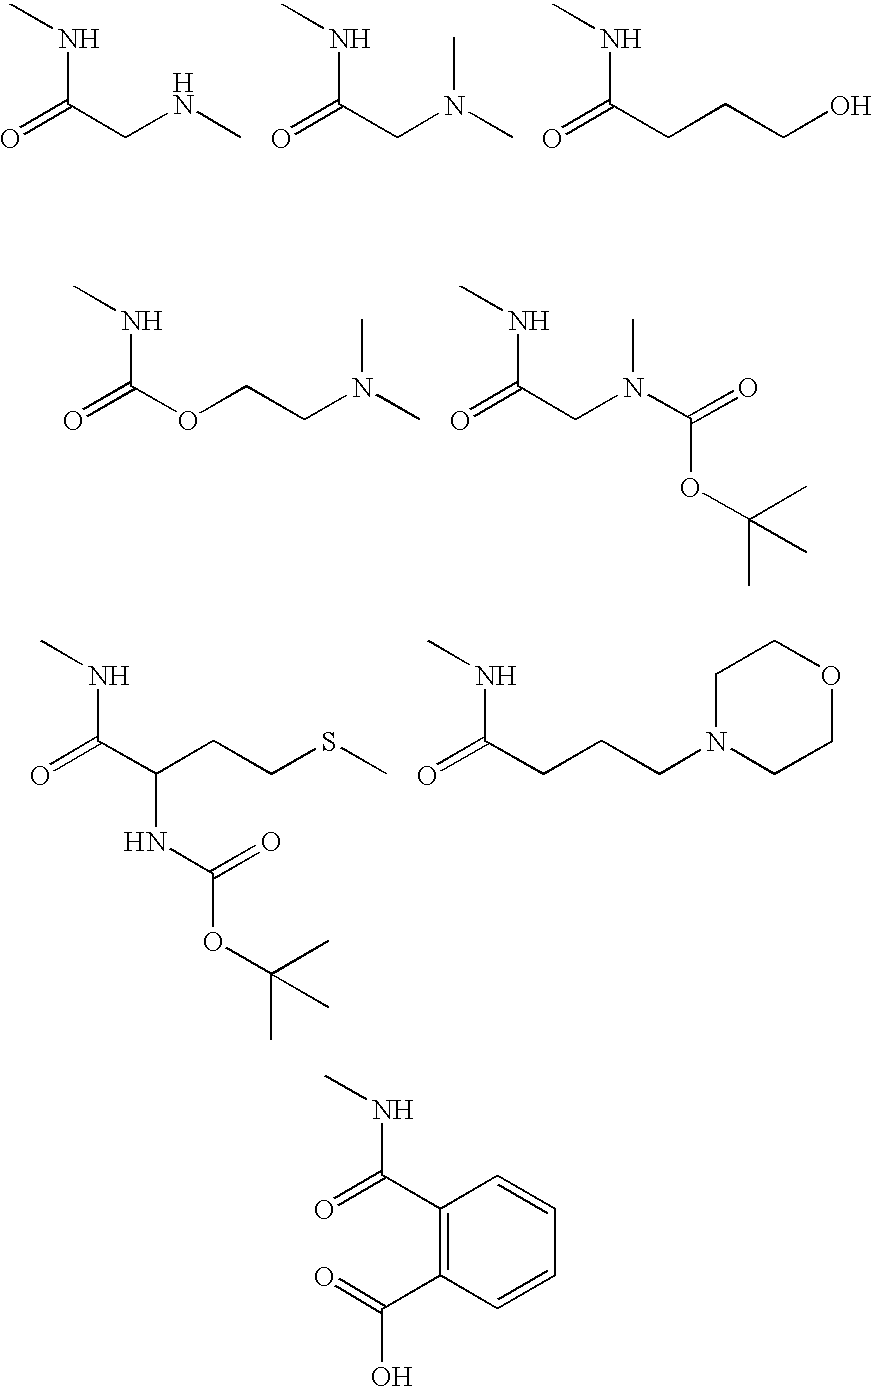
O=C(C1=C(C(=O)O)C=CC=C1)NC.O=C(CNC)NC.O=C(CN(C)C)NC.O=C(CCCO)NC.O=C(OCCN(C)C)NC.O=C(CN(C(OC(C)(C)C)=O)C)NC.O=C(C(CCSC)NC(OC(C)(C)C)=O)NC.O=C(CCCN1CCOCC1)NC
